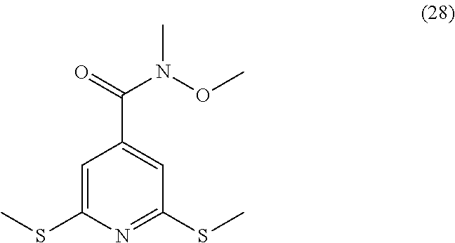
O(N(C(C1=CC(SC)=NC(SC)=C1)=O)C)C
